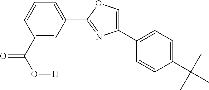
C1(C2=CC=C(C(C)(C)C)C=C2)=COC(C2=CC=CC(C(O[H])=O)=C2)=N1
